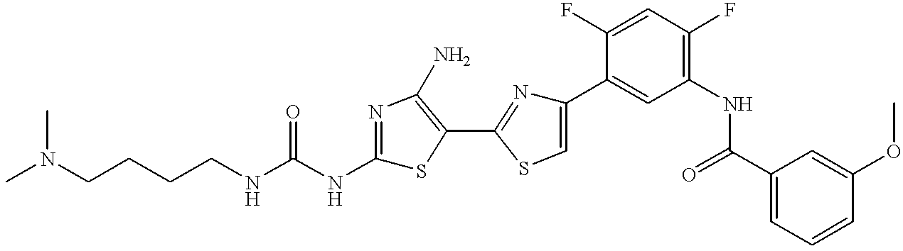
C(CNC(NC1=NC(N)=C(C2=NC(C3=CC(NC(C4=CC=CC(OC)=C4)=O)=C(F)C=C3F)=CS2)S1)=O)CCN(C)C
